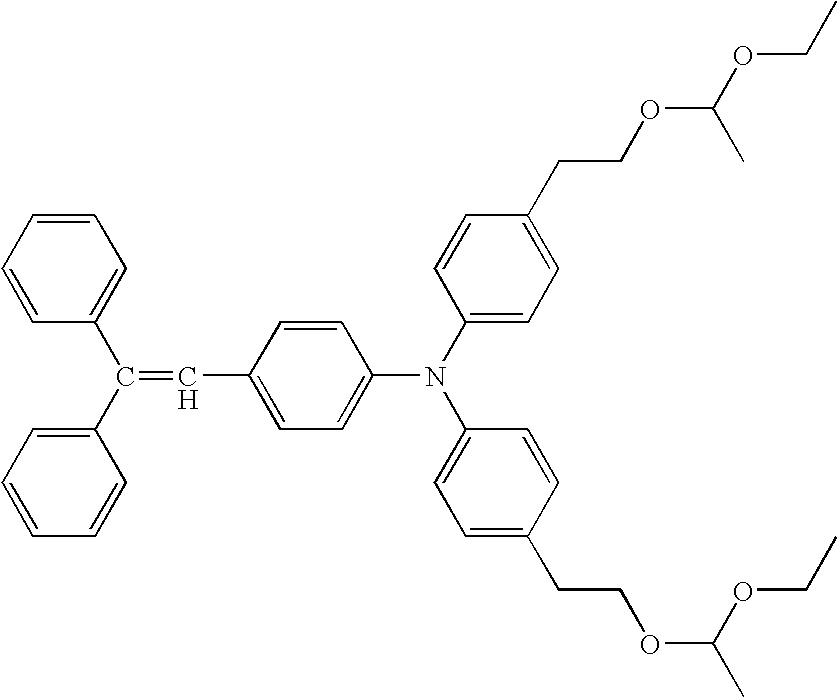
C1=CC=CC=C1C(C1=CC=CC=C1)=CC1=CC=C(N(C2=CC=C(CCOC(C)OCC)C=C2)C2=CC=C(CCOC(OCC)C)C=C2)C=C1
